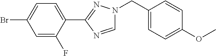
C1(C2=NN(CC3=CC=C(OC)C=C3)C=N2)=CC=C(Br)C=C1F
